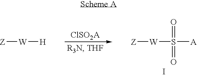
[Z][W]S([A])(=O)=O.I.[Z][W][H]
